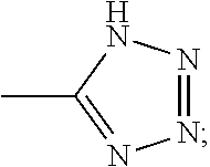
N1=NNC(C)=N1
